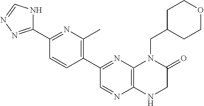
C1(C2=NN=CN2)=NC(C)=C(C2=NC3=C(N=C2)NCC(=O)N3CC2CCOCC2)C=C1
